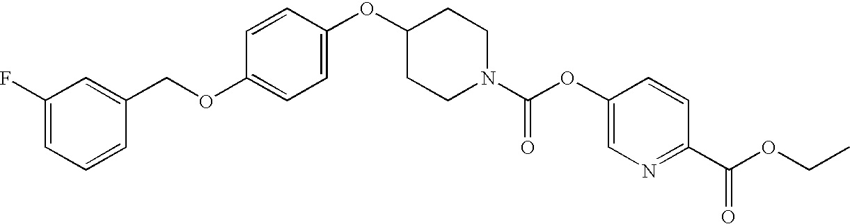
C1(F)=CC=CC(COC2=CC=C(OC3CCN(C(OC4=CN=C(C(OCC)=O)C=C4)=O)CC3)C=C2)=C1
